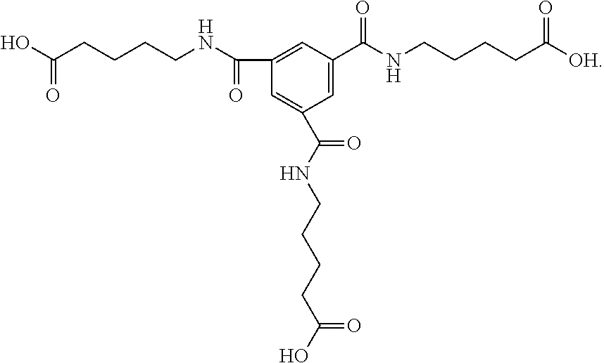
C1=C(C(NCCCCC([OH])=O)=O)C=C(C(=O)NCCCCC(O)=O)C=C1C(NCCCCC(O)=O)=O
